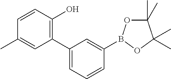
C1(C2=CC=CC(B3OC(C)(C)C(C)(C)O3)=C2)=C(O)C=CC(C)=C1
